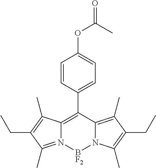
C12=C(C3=CC=C(OC(C)=O)C=C3)C3=C(C)C(CC)=C(C)N3[BF2]N1=C(C)C(CC)=C2C
